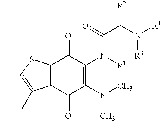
C12=C(SC(C)=C1C)C(=O)C(N([R1])C(=O)C(N([R4])[R3])[R2])=C(N(C)C)C2=O
